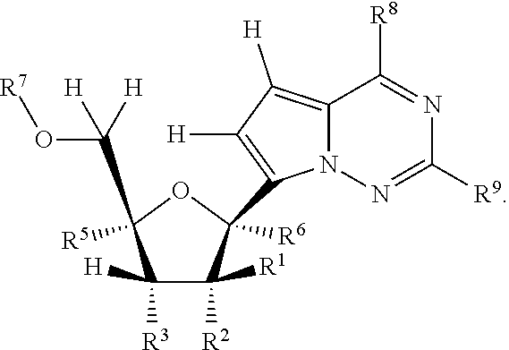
N1=C([R8])C2=C([H])C([H])=C(C3([R6])C([R1])([R2])C([H])([R3])C(C(O[R7])([H])[H])([R5])O3)N2N=C1[R9]
